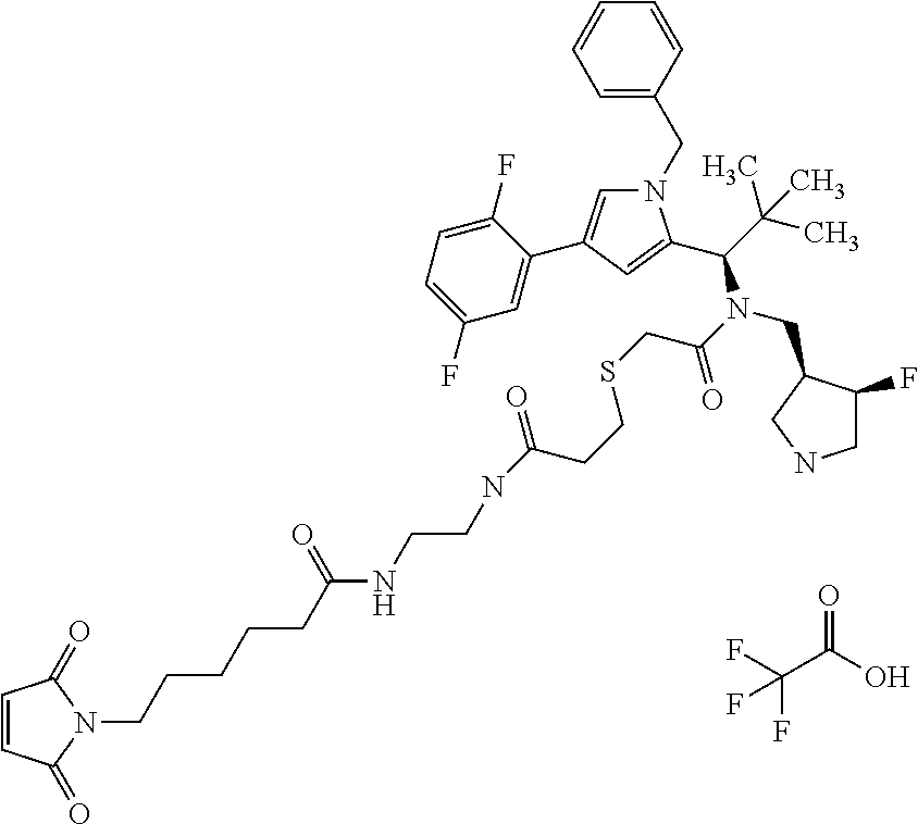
C1=C(CN2C=C(C3=CC(F)=CC=C3F)C=C2C(C(C)(C)C)N(C(CSCCC(=O)NCCNC(=O)CCCCCN2C(=O)C=CC2=O)=O)CC2C(F)CNC2)C=CC=C1.FC(F)(C(=O)O)F
